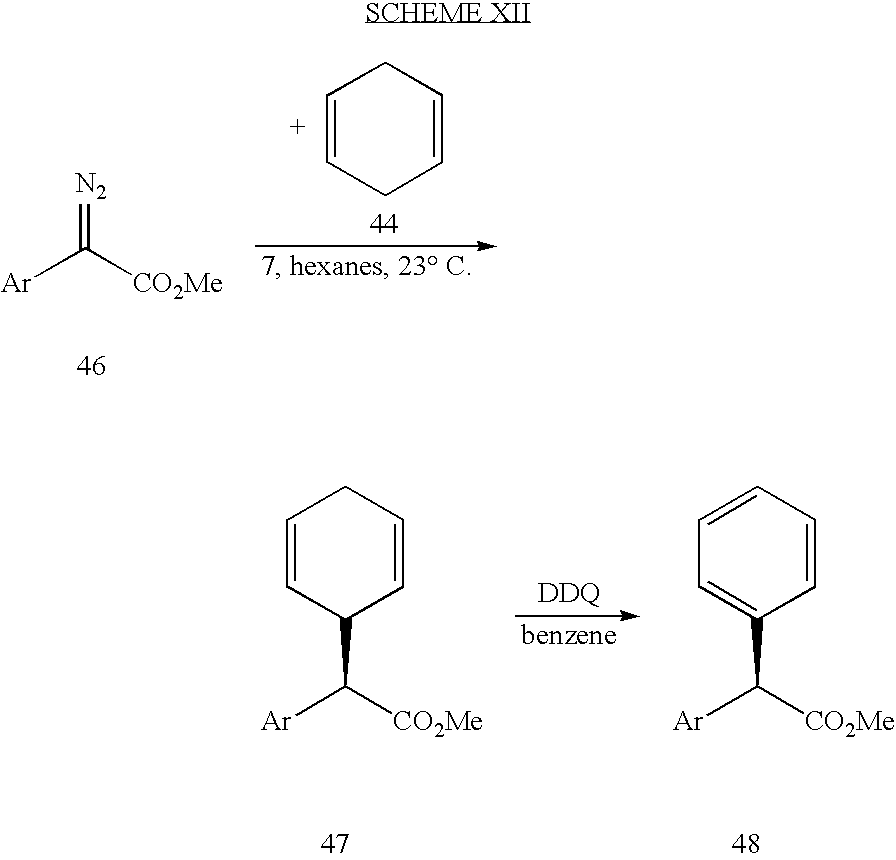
C1=CCC=CC1.[Ar]C([CO2Me])=[N2].C1=CC=CC(C([CO2Me])[Ar])=C1.[DDQ].C1=CC(C([CO2Me])[Ar])C=CC1
